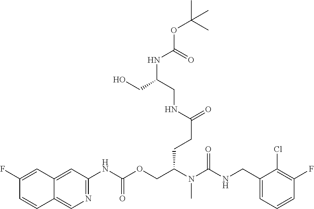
N1=C(NC(OCC(N(C(NCC2=CC=CC(F)=C2Cl)=O)C)CCC(NCC(CO)NC(=O)OC(C)(C)C)=O)=O)C=C2C(=C1)C=CC(F)=C2
